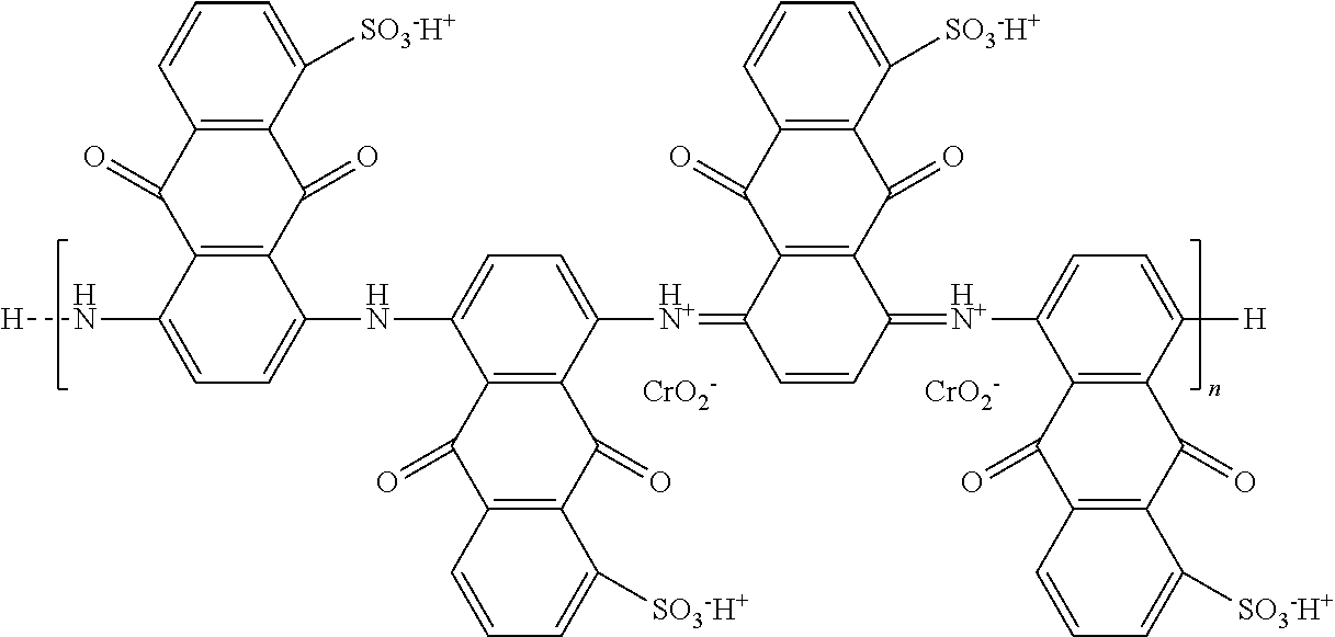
C12=C(C([SO3-H+])=CC=C1)C(=O)C1=C(C2=O)C(N[H])=CC=C1NC1=CC=C([HN+]=C2C3=C(C(=O)C4=C(C=CC=C4[SO3-H+])C3=O)C(=[HN+]C3=CC=C([H])C4=C3C(=O)C3=C(C([SO3-H+])=CC=C3)C4=O)C=C2)C2=C1C(=O)C1=C(C([SO3-H+])=CC=C1)C2=O.[CrO2-].[CrO2-]
